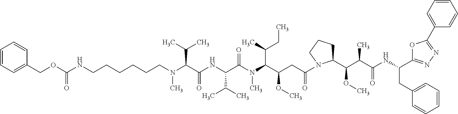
CN(C(C(NC(C(N(C(C(CC(N1C(C(C(C(NC(CC2=CC=CC=C2)C2=NN=C(C3=CC=CC=C3)O2)=O)C)OC)CCC1)=O)OC)C(C)CC)C)=O)C(C)C)=O)C(C)C)CCCCCCNC(OCC1=CC=CC=C1)=O
